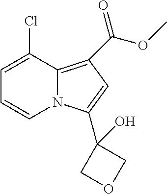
C1=C(Cl)C2=C(C(OC)=O)C=C(C3(O)COC3)N2C=C1
